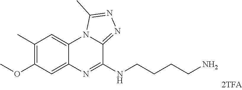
COC1=C(C)C=C2C(=C1)N=C(NCCCCN)C1=NN=C(C)N21
